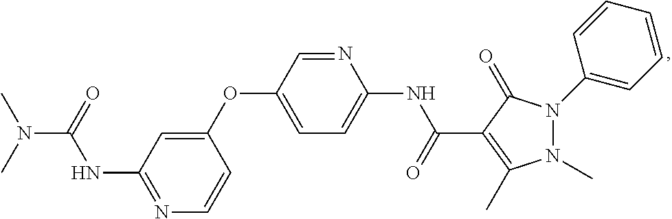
N1=C(NC(=O)N(C)C)C=C(OC2=CC=C(NC(=O)C3=C(C)N(C)N(C4=CC=CC=C4)C3=O)N=C2)C=C1
